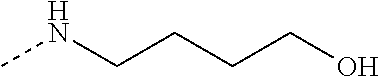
CNCCCCO
